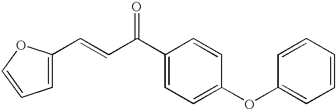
C1(C=CC(C2=CC=C(OC3=CC=CC=C3)C=C2)=O)=CC=CO1
